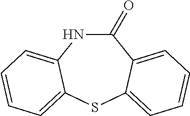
C1(=O)NC2=CC=CC=C2SC2=CC=CC=C12
